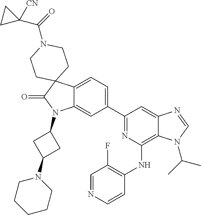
C12=CC=C(C3=NC(NC4=C(F)C=NC=C4)=C4C(=C3)N=CN4C(C)C)C=C1N(C1CC(N3CCCCC3)C1)C(=O)C21CCN(C(=O)C2([CN])CC2)CC1
